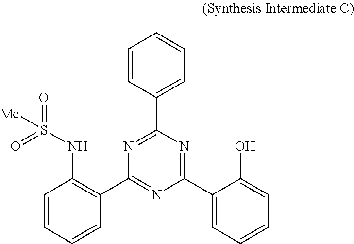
C1=CC(C2=NC(C3=C(NS(=O)(=O)[Me])C=CC=C3)=NC(C3=CC=CC=C3O)=N2)=CC=C1
